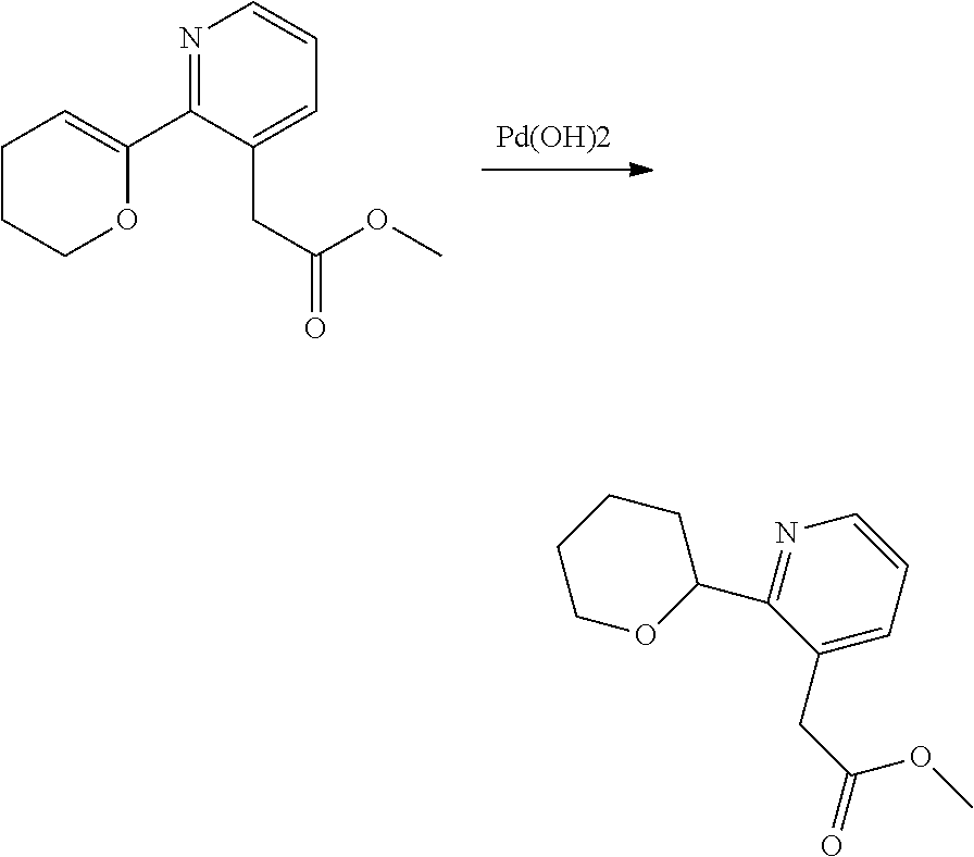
[Pd(OH)2].N1=C(C2=CCCCO2)C(CC(=O)OC)=CC=C1.N1=C(C2CCCCO2)C(CC(=O)OC)=CC=C1
